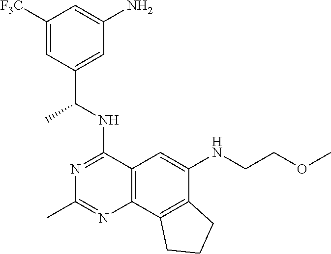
C12=C(C3=C(C(NCCOC)=C1)CCC3)N=C(C)N=C2NC(C1=CC(N)=CC([F3C])=C1)C
